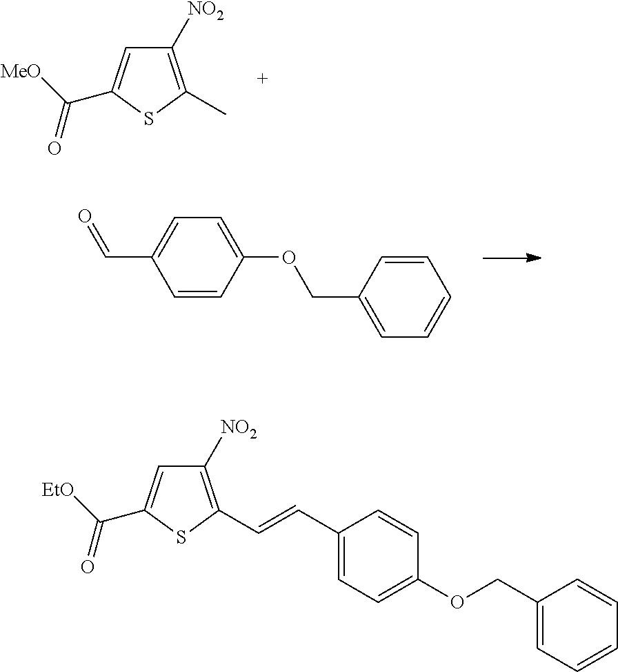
C1(OCC2=CC=CC=C2)=CC=C(C=O)C=C1.C1([NO2])=C(C)SC(C([MeO])=O)=C1.C1([NO2])=C(C=CC2=CC=C(OCC3=CC=CC=C3)C=C2)SC(C([EtO])=O)=C1
